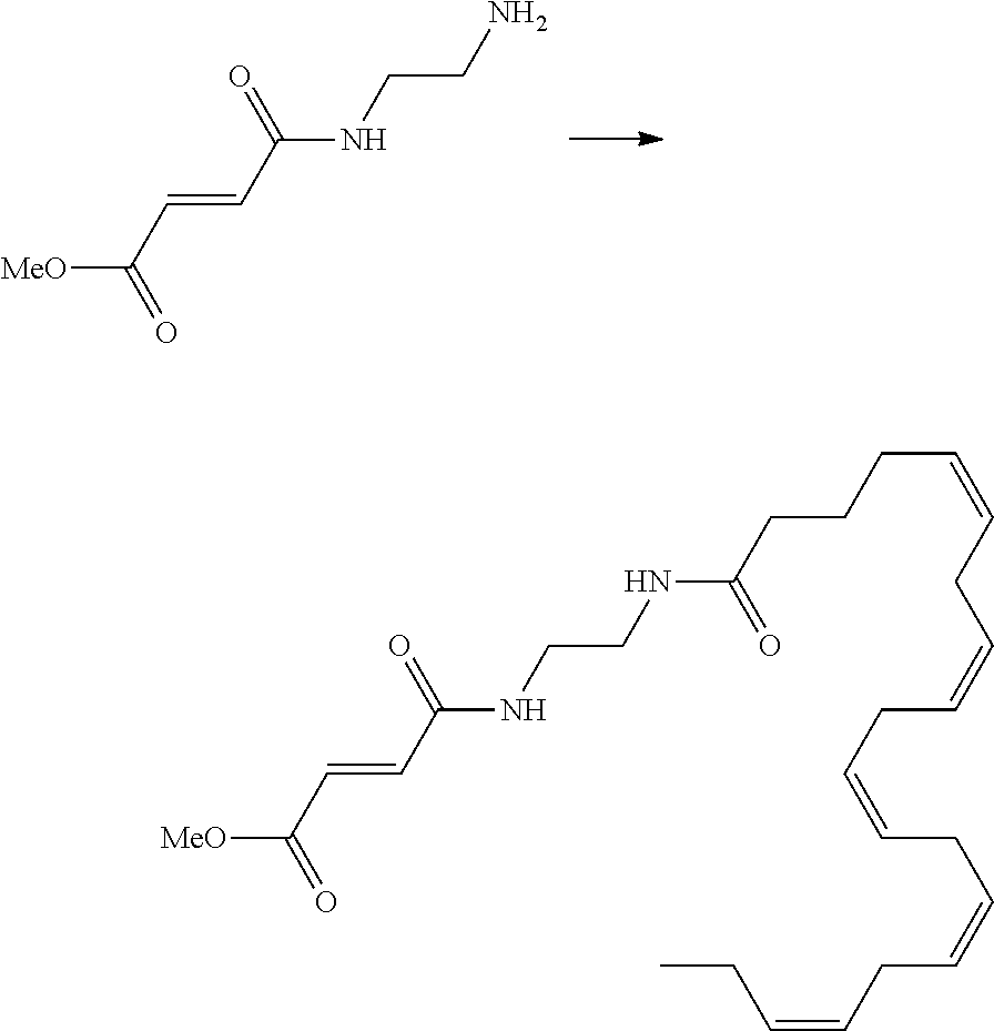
[MeO]C(C=CC(NCCN)=O)=O.[MeO]C(C=CC(NCCNC(=O)CCCC=CCC=CCC=CCC=CCC=CCC)=O)=O
